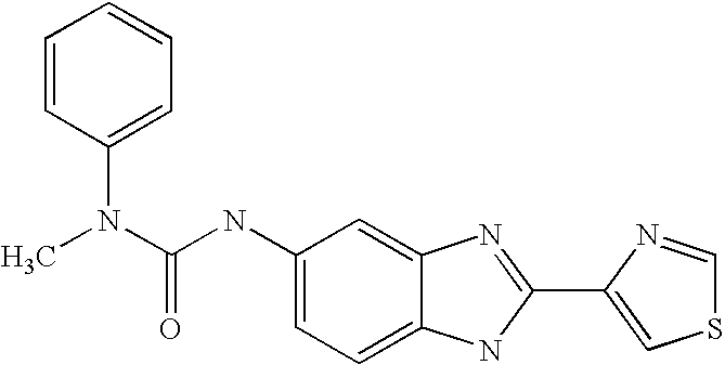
C1=C2C(=CC=C1NC(=O)N(C1=CC=CC=C1)C)NC(C1=CSC=N1)=N2
